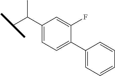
C(C(C1=CC=C(C2=CC=CC=C2)C(F)=C1)C)(C)C
